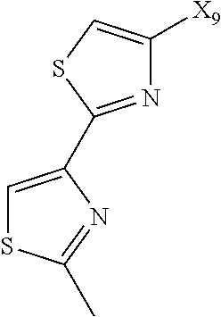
C1=C(C2=NC([X9])=CS2)N=C(C)S1
